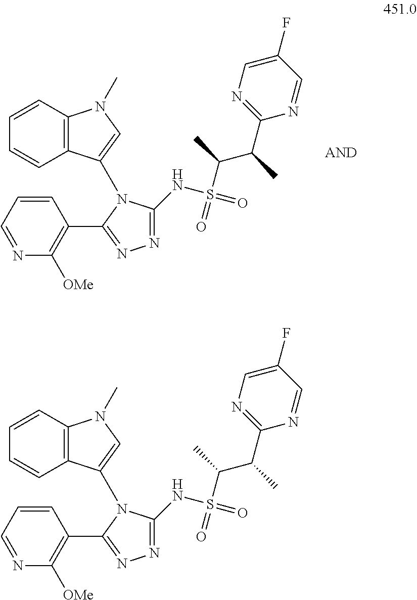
C1=CC=NC([OMe])=C1C1=NN=C(NS(C(C(C)C2=NC=C(F)C=N2)C)(=O)=O)N1C1=CN(C)C2=C1C=CC=C2.C1=CC=NC([OMe])=C1C1=NN=C(NS(C(C(C)C2=NC=C(F)C=N2)C)(=O)=O)N1C1=CN(C)C2=C1C=CC=C2
